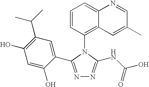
N1=C(C2=CC(C(C)C)=C(O)C=C2O)N(C2=C3C(=CC=C2)N=CC(C)=C3)C(NC(O)=O)=N1
